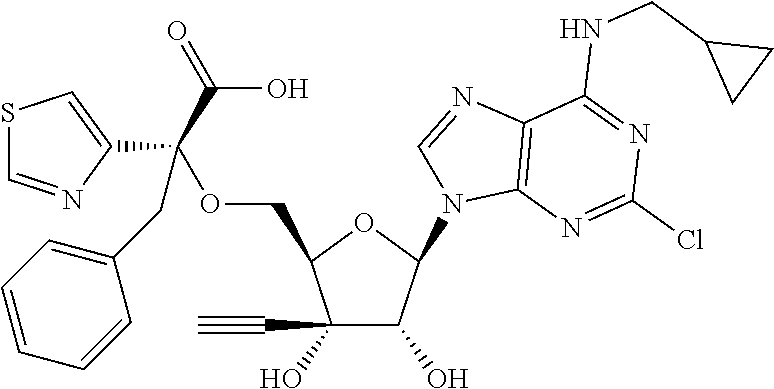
C1(O)(C#C)C(O)C(N2C3=C(N=C2)C(NCC2CC2)=NC(Cl)=N3)OC1COC(C1=CSC=N1)(C(=O)O)CC1=CC=CC=C1
